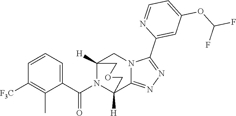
C1=CC=C(C(N2C3([H])C4=NN=C(C5=CC(OC(F)F)=CC=N5)N4CC2([H])COC3)=O)C(C)=C1[F3C]
